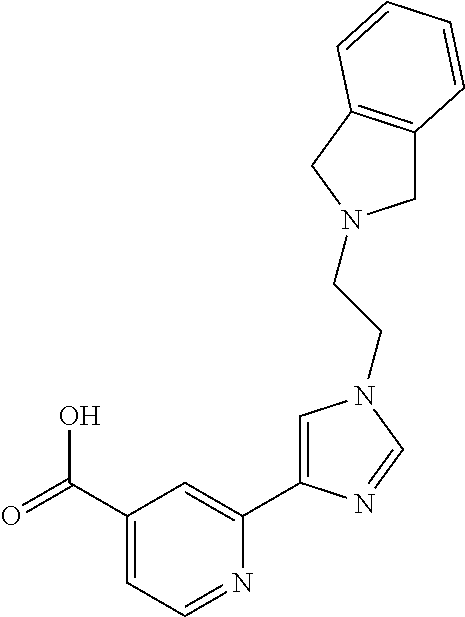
C1(C(=O)O)=CC=NC(C2=CN(CCN3CC4=C(C3)C=CC=C4)C=N2)=C1
